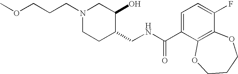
O(CCCN1CCC(CNC(C2=CC=C(F)C3=C2OCCCO3)=O)C(O)C1)C
